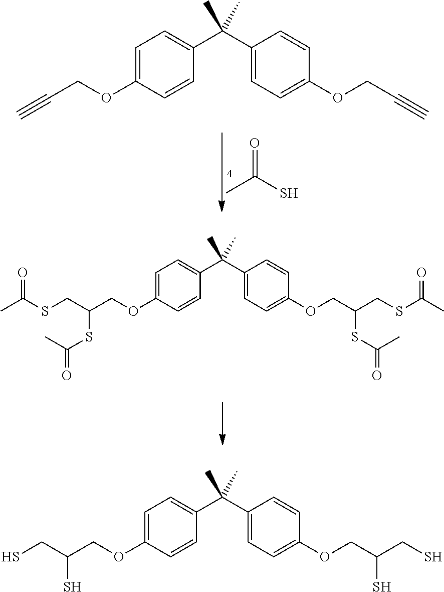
CC(S)=O.C1=C(OCC#C)C=CC(C(C2=CC=C(OCC#C)C=C2)(C)C)=C1.C1=C(OCC(CSC(C)=O)SC(C)=O)C=CC(C(C2=CC=C(OCC(CSC(C)=O)SC(C)=O)C=C2)(C)C)=C1.C1=C(OCC(CS)S)C=CC(C(C2=CC=C(OCC(CS)S)C=C2)(C)C)=C1
